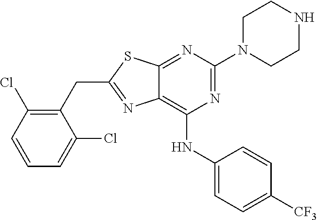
N1=C(N2CCNCC2)N=C2C(=C1NC1=CC=C([CF3])C=C1)N=C(CC1=C(Cl)C=CC=C1Cl)S2
